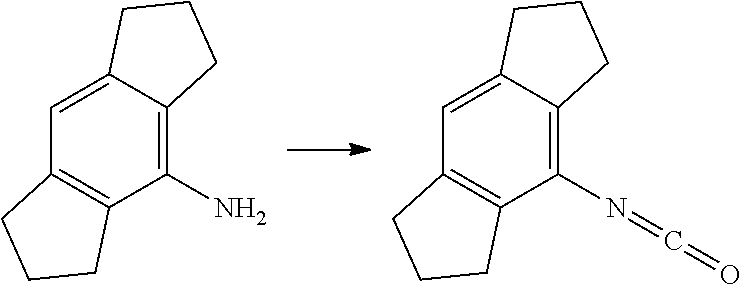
C12=C(C(N)=C3C(=C1)CCC3)CCC2.C12=C(C(N=C=O)=C3C(=C1)CCC3)CCC2
